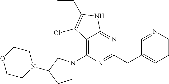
C12=C(N3CCC(N4CCOCC4)C3)N=C(CC3=CC=CN=C3)N=C1NC(CC)=C2Cl
